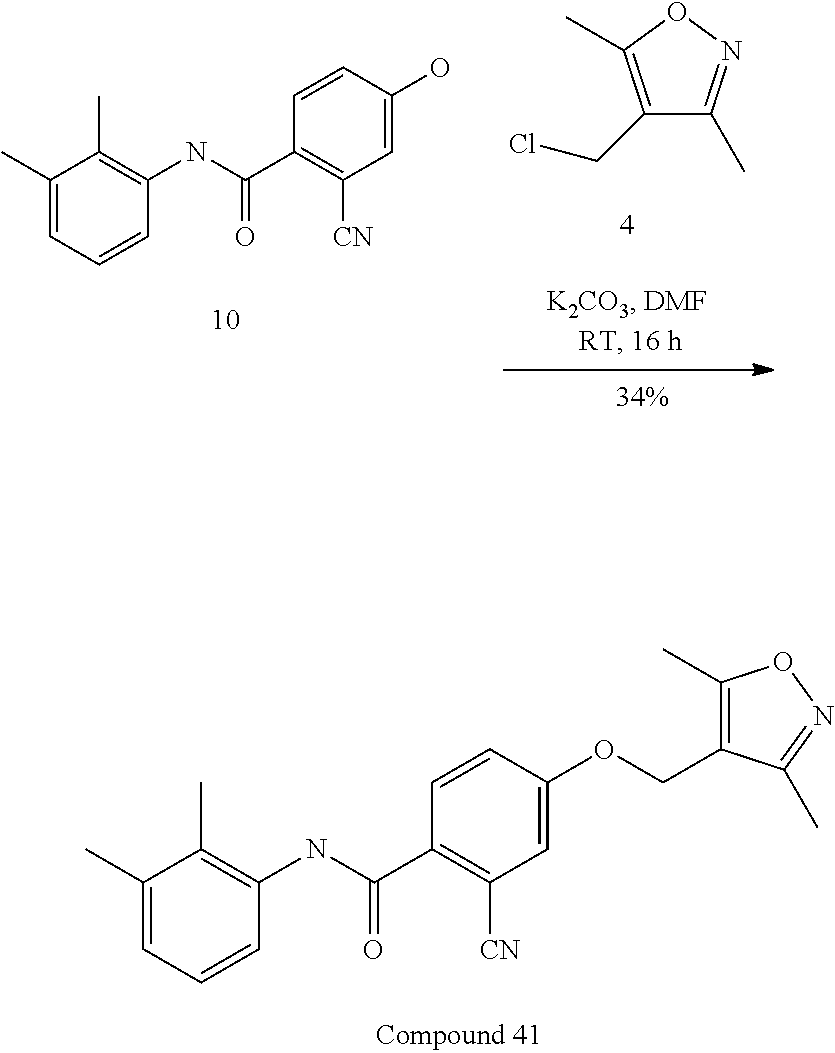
C1(CCl)=C(C)ON=C1C.C1(C)=CC=CC(NC(C2=C([CN])C=C(O)C=C2)=O)=C1C.C1(C)=CC=CC(NC(C2=C([CN])C=C(OCC3=C(C)ON=C3C)C=C2)=O)=C1C
